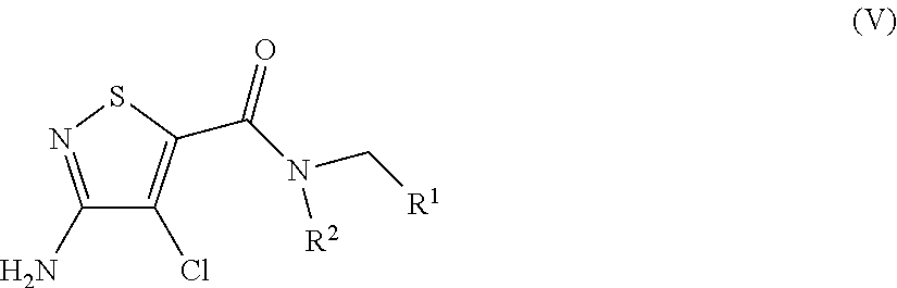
C1(N)=NSC(C(N([R2])C[R1])=O)=C1Cl
